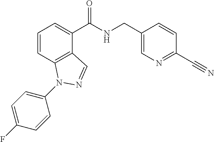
C1=CC2=C(C(C(NCC3=CN=C(C#N)C=C3)=O)=C1)C=NN2C1=CC=C(F)C=C1
